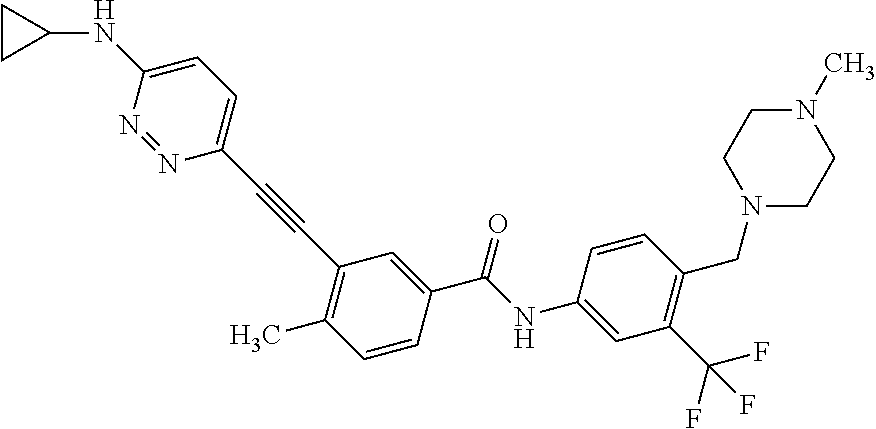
N1(C)CCN(CC2=C(C(F)(F)F)C=C(NC(C3=CC(C#CC4=CC=C(NC5CC5)N=N4)=C(C)C=C3)=O)C=C2)CC1
